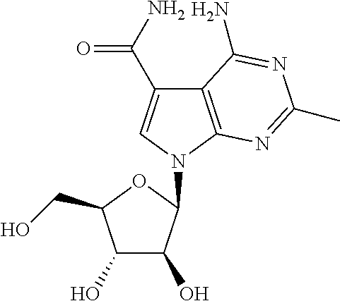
C1(O)C(O)C(N2C=C(C(N)=O)C3=C2N=C(C)N=C3N)OC1CO
